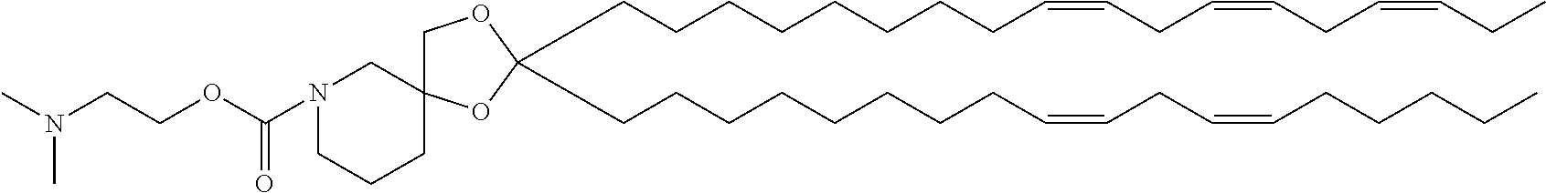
C(CCCCCCCC=CCC=CCC=CCC)C1(CCCCCCCCC=CCC=CCCCCC)OCC2(O1)CN(C(OCCN(C)C)=O)CCC2
